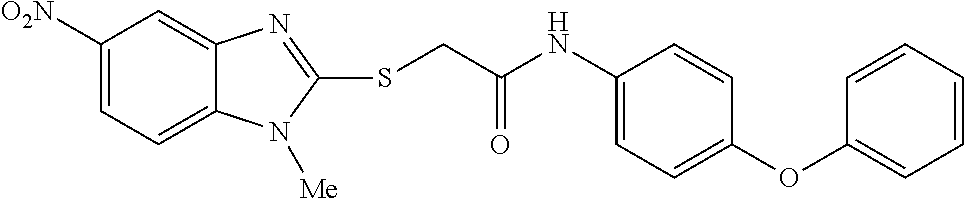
C1([O2N])=CC=C2C(=C1)N=C(SCC(NC1=CC=C(OC3=CC=CC=C3)C=C1)=O)N2[Me]
